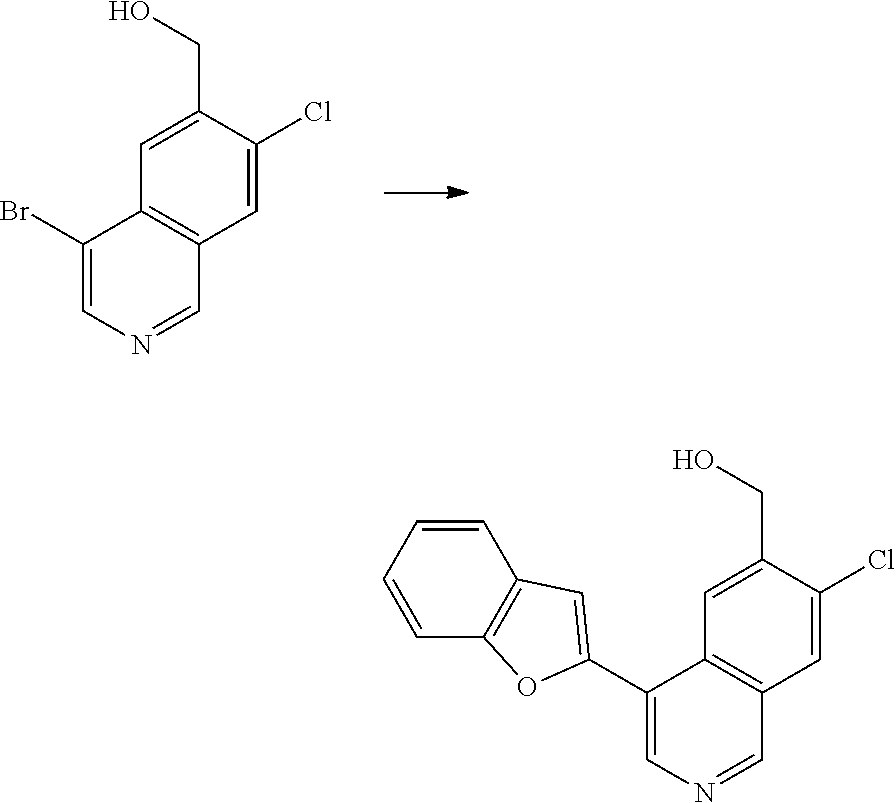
C1(Br)=CN=CC2=C1C=C(CO)C(Cl)=C2.C1(C2=CC3=C(C=CC=C3)O2)=CN=CC2=C1C=C(CO)C(Cl)=C2
